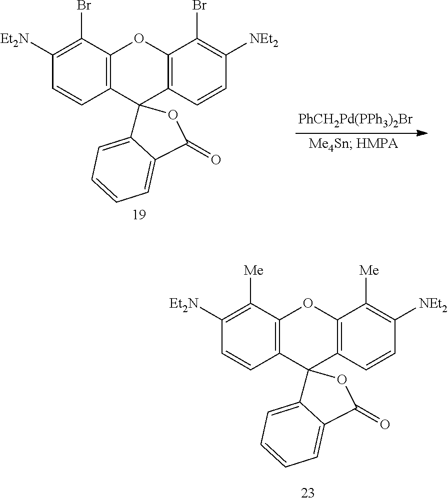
[PhCH2Pd(PPh3)2Br].C1([Et2N])=C(Br)C2=C(C=C1)C1(C3=C(O2)C(Br)=C([NEt2])C=C3)C2=CC=CC=C2C(=O)O1.C1([Et2N])=C([Me])C2=C(C=C1)C1(C3=C(O2)C([Me])=C([NEt2])C=C3)C2=CC=CC=C2C(=O)O1
